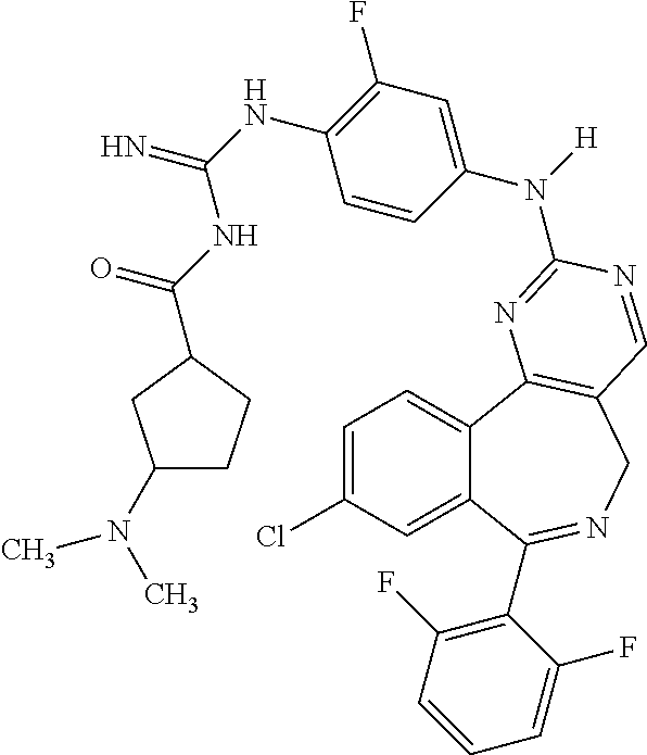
C1=C(Cl)C=C2C(=C1)C1=C(CN=C2C2=C(F)C=CC=C2F)C=NC(N(C2=CC(F)=C(NC(=N)NC(=O)C3CCC(N(C)C)C3)C=C2)[H])=N1
